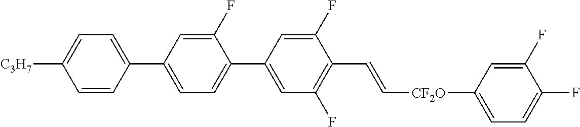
C1(F)=CC(C2=CC=C([C3H7])C=C2)=CC=C1C1=CC(F)=C(C=C[CF2O]C2=CC=C(F)C(F)=C2)C(F)=C1
